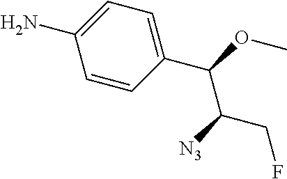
NC1=CC=C(C(OC)C([N3])CF)C=C1
